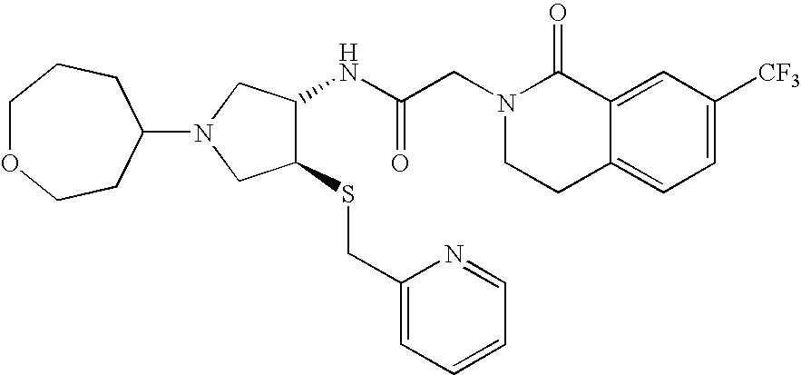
C12=CC([CF3])=CC=C1CCN(CC(NC1C(SCC3=CC=CC=N3)CN(C3CCOCCC3)C1)=O)C2=O
